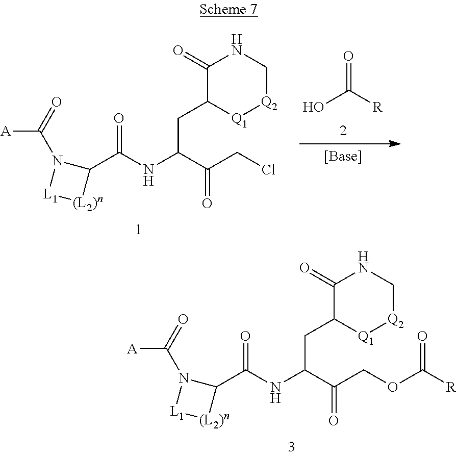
C1(=O)C(CC(NC(C2N(C(=O)[A])[L1][(L2)n]2)=O)C(COC([R])=O)=O)[Q1][Q2]CN1.C1(=O)C(CC(NC(C2N(C(=O)[A])[L1][(L2)n]2)=O)C(CCl)=O)[Q1][Q2]CN1.OC([R])=O
